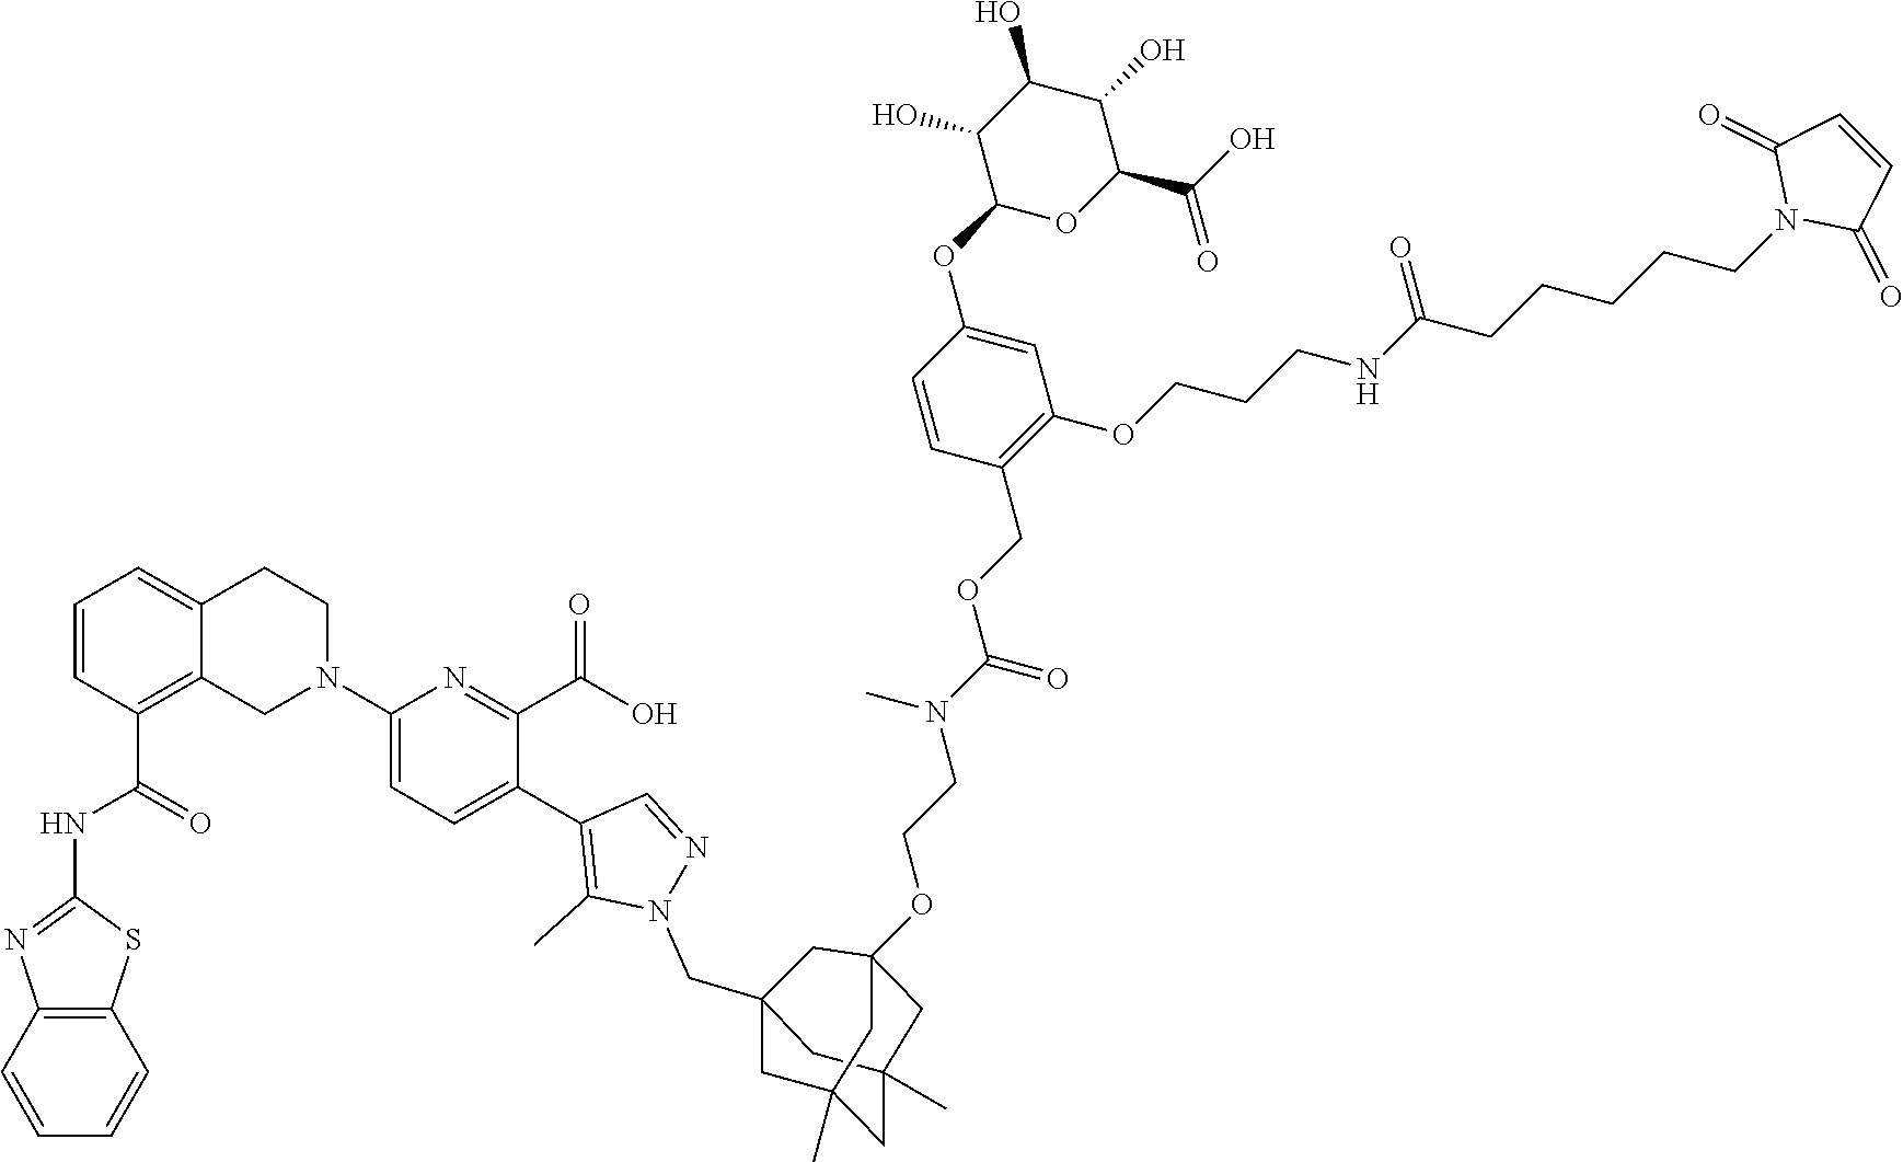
C12=C(C=CC=C1)SC(NC(C1=C3C(=CC=C1)CCN(C1=CC=C(C4=C(C)N(CC56CC7(C)CC(C)(C5)CC(OCCN(C(OCC5=C(OCCCNC(CCCCCN8C(=O)C=CC8=O)=O)C=C(OC8OC(C(O)=O)C(O)C(O)C8O)C=C5)=O)C)(C6)C7)N=C4)C(C(O)=O)=N1)C3)=O)=N2
